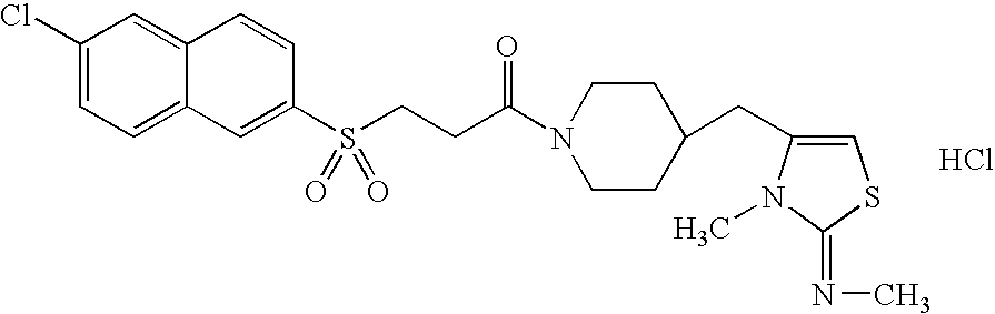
C1(Cl)=CC=C2C(=C1)C=CC(S(CCC(N1CCC(CC3=CSC(=NC)N3C)CC1)=O)(=O)=O)=C2.Cl
